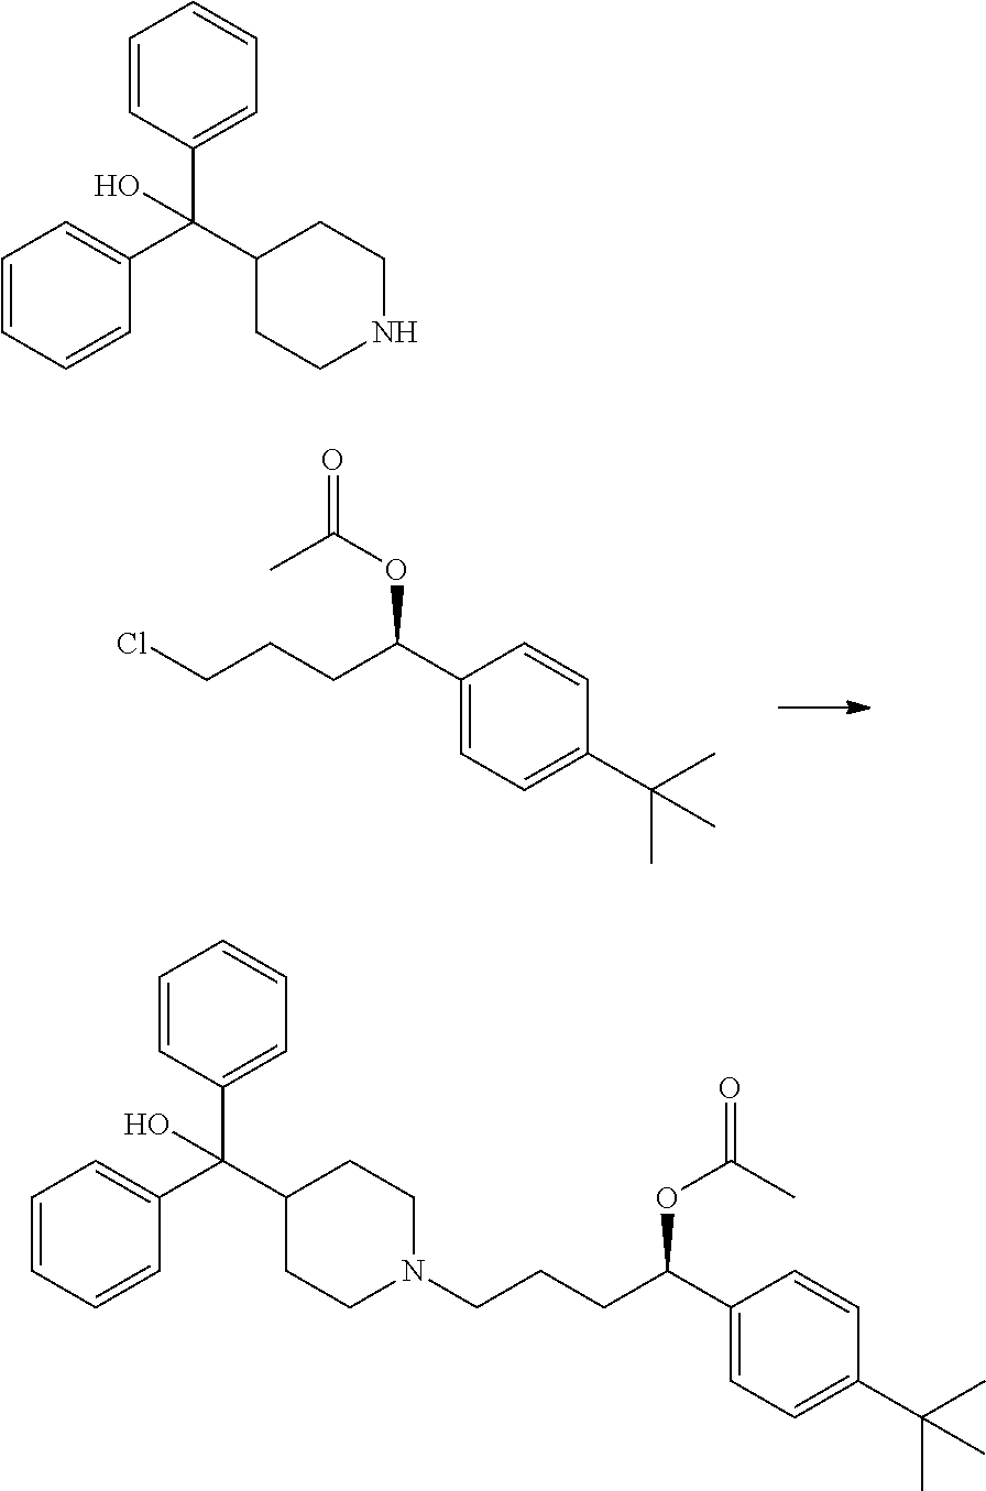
C1(C(OC(=O)C)CCCCl)=CC=C(C(C)(C)C)C=C1.C1=CC(C(C2CCNCC2)(C2=CC=CC=C2)O)=CC=C1.C1(C(OC(C)=O)CCCN2CCC(C(C3=CC=CC=C3)(C3=CC=CC=C3)O)CC2)=CC=C(C(C)(C)C)C=C1
